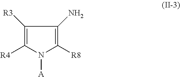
C1([R3])=C([R4])N([A])C([R8])=C1N
